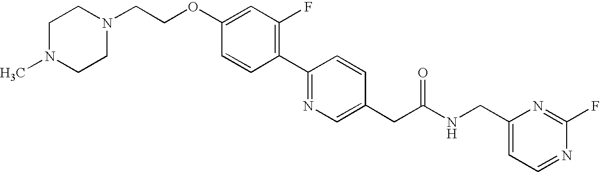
C1=CC(C2=NC=C(CC(NCC3=CC=NC(F)=N3)=O)C=C2)=C(F)C=C1OCCN1CCN(C)CC1
